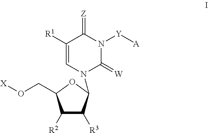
C1([R1])=CN(C2C([R3])C([R2])C(CO[X])O2)C(=[W])N([Y][A])C1=[Z]
